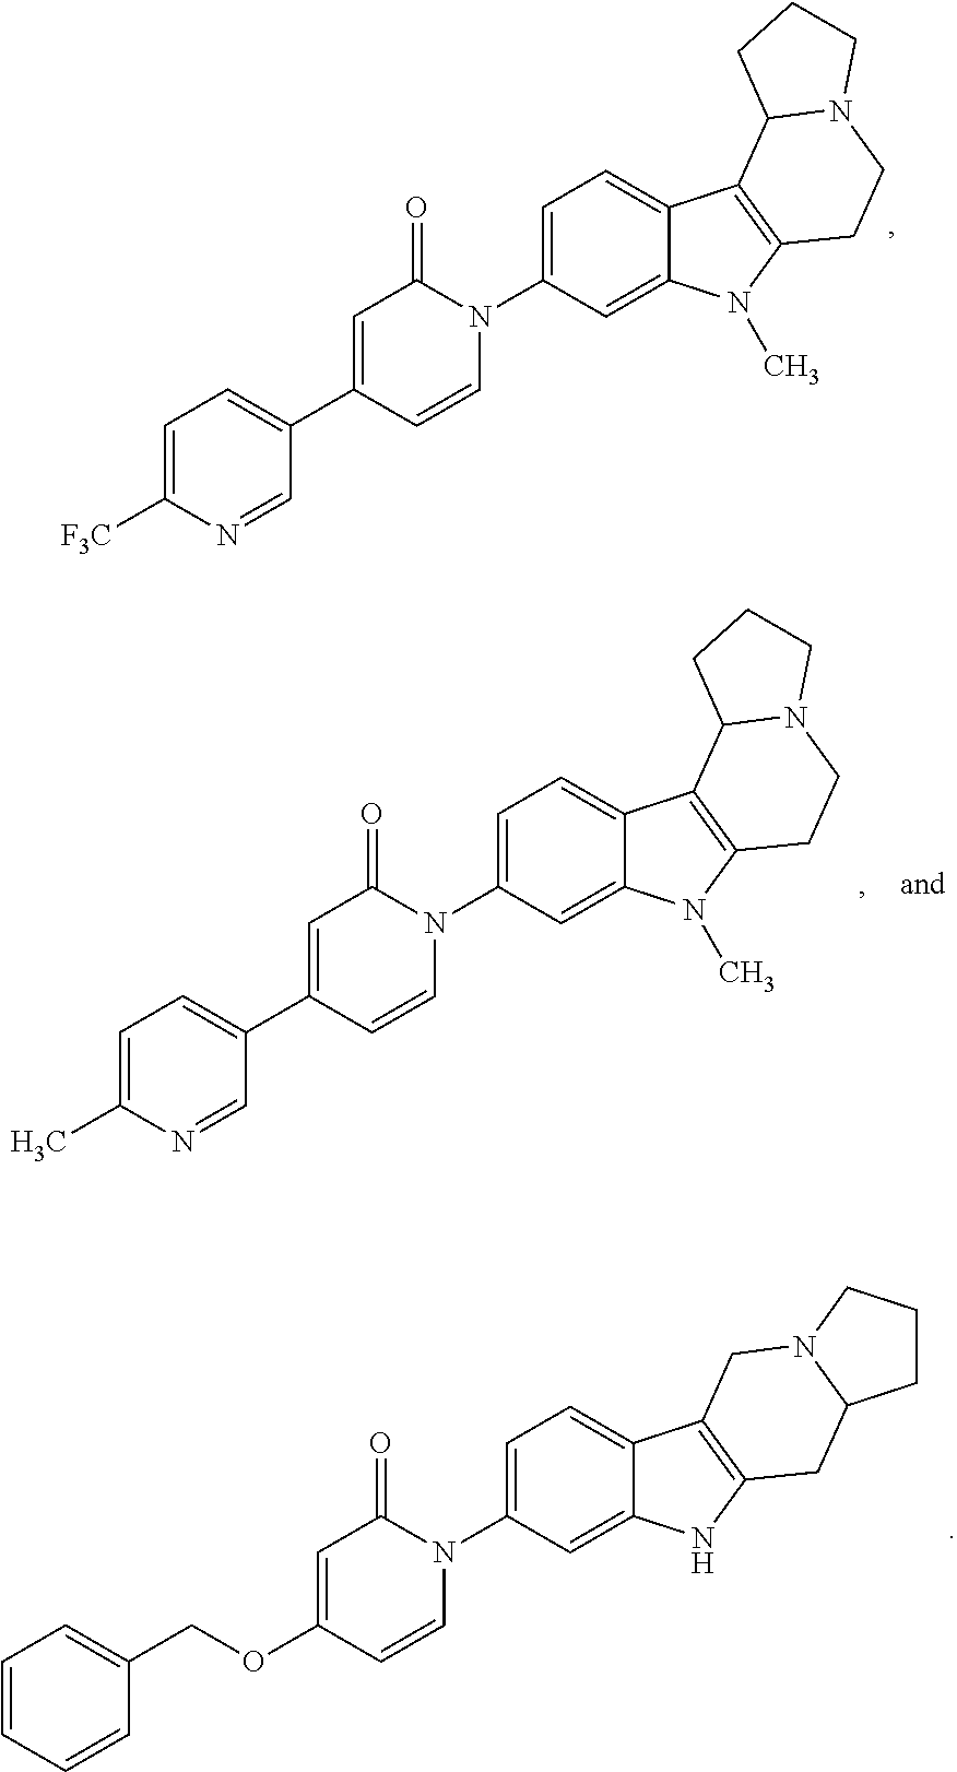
C1=C([F3C])N=CC(C2=CC(=O)N(C3=CC=C4C(=C3)N(C)C3=C4C4N(CC3)CCC4)C=C2)=C1.C1=C(C)N=CC(C2=CC(=O)N(C3=CC=C4C(=C3)N(C)C3=C4C4N(CC3)CCC4)C=C2)=C1.C1=CC=CC(COC2=CC(=O)N(C3=CC=C4C(=C3)NC3=C4CN4C(C3)CCC4)C=C2)=C1
